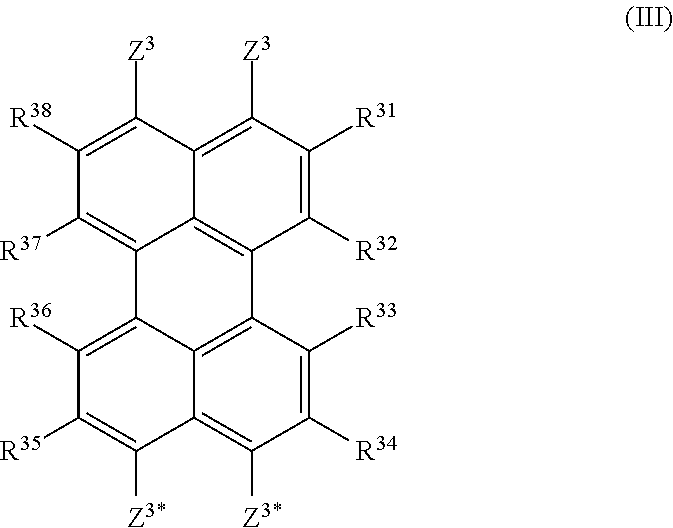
C1([R34])=C([R33])C2=C3C(=C1[Z3*])C([Z3*])=C([R35])C([R36])=C3C1=C([R37])C([R38])=C([Z3])C3=C([Z3])C([R31])=C([R32])C2=C13
